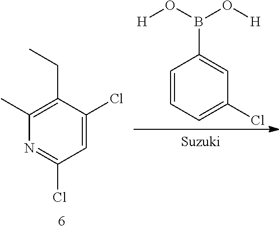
C1(C)=C(CC)C(Cl)=CC(Cl)=N1.C1=CC=C(Cl)C=C1B(O[H])O[H]
